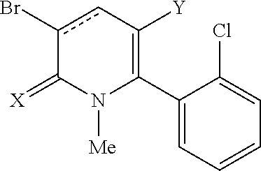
C1(C2=C([Y])cc(Br)C(=[X])N2[Me])=CC=CC=C1Cl
